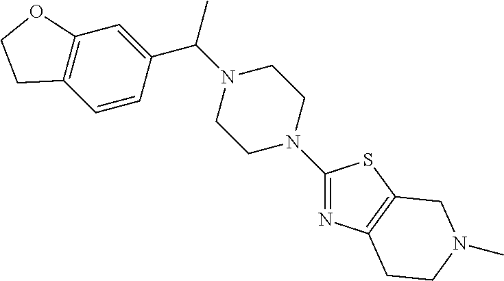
C1(N2CCN(C(C3=CC4=C(C=C3)CCO4)C)CC2)=NC2=C(S1)CN(C)CC2
